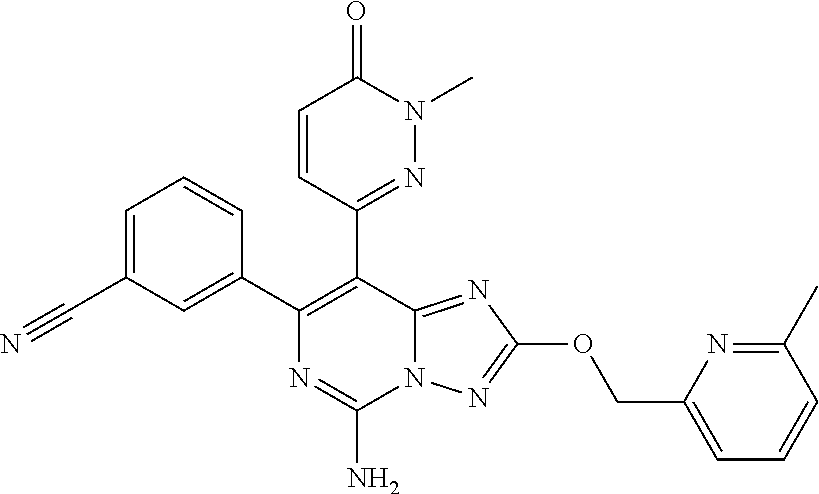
C1=C(C#N)C=C(C2=C(C3=NN(C)C(=O)C=C3)C3=NC(OCC4=CC=CC(C)=N4)=NN3C(N)=N2)C=C1
